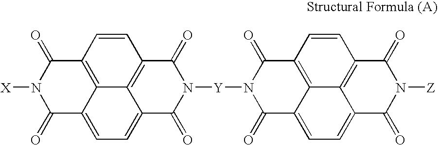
C12=C3C4=C(C=C1)C(=O)N([Y]N1C(=O)C5=C6C7=C(C=C5)C(=O)N([Z])C(=O)C7=CC=C6C1=O)C(=O)C4=CC=C3C(=O)N([X])C2=O
